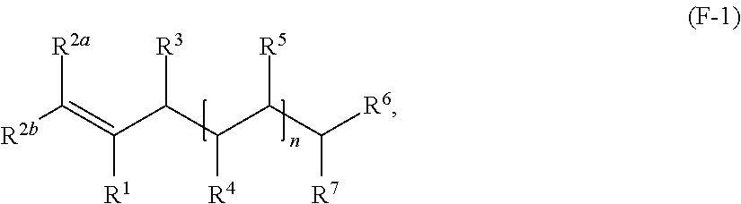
[R2b]C(=C(C(C(C(C([R6])[R7])[R5])[R4])[R3])[R1])[R2a]
